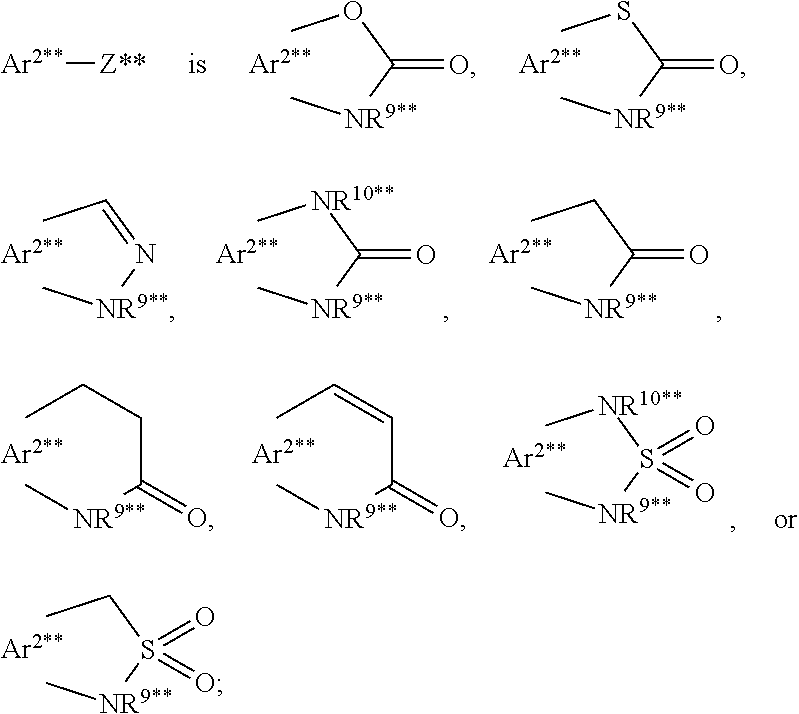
COC([NR9**]C)=O.CSC([NR9**]C)=O.[Ar2**][Z**].CC=N[NR9**]C.C[NR10**]C([NR9**]C)=O.CCC([NR9**]C)=O.CCCC([NR9**]C)=O.CC=CC([NR9**]C)=O.C[NR10**]S([NR9**]C)(=O)=O.CCS([NR9**]C)(=O)=O
